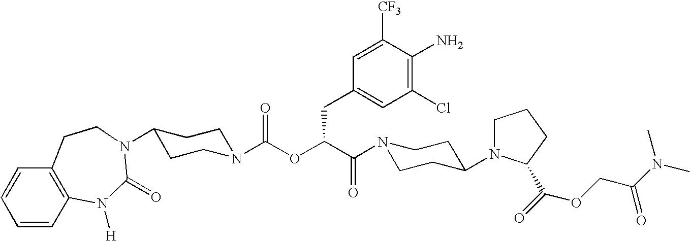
N1(C(C(OC(N2CCC(N3C(=O)N([H])C4=C(C=CC=C4)CC3)CC2)=O)CC2=CC(Cl)=C(N)C([CF3])=C2)=O)CCC(N2CCCC2C(=O)OCC(=O)N(C)C)CC1
